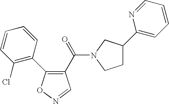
C1(C(=O)N2CC(C3=CC=CC=N3)CC2)=C(C2=C(Cl)C=CC=C2)ON=C1
